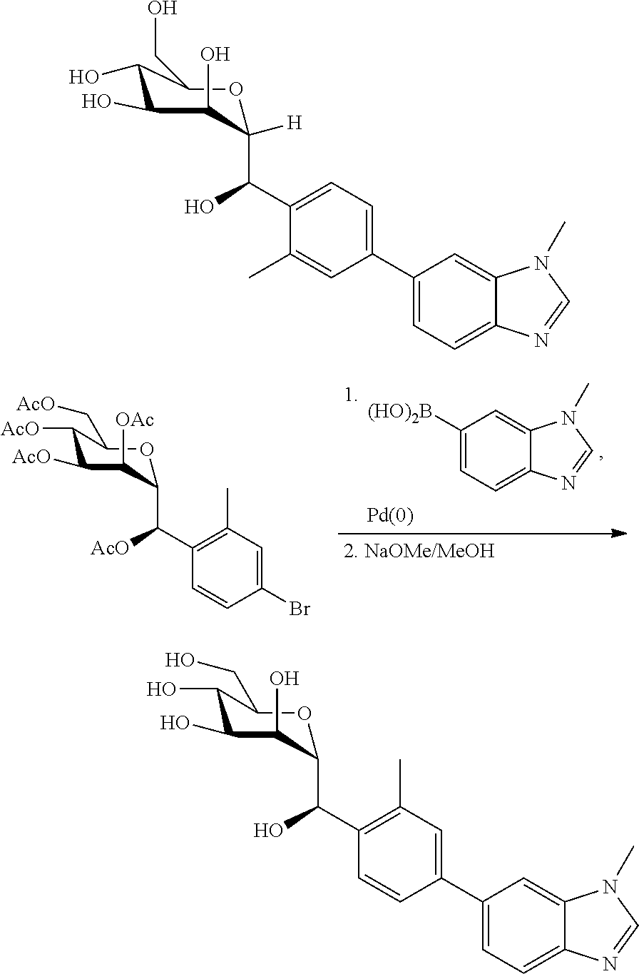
C1([AcO])C([AcO])C([OAc])C(C(C2=C(C)C=C(Br)C=C2)[AcO])OC1C[AcO].[(HO)2B]C1=CC=C2C(=C1)N(C)C=N2.C1(O)C(O)C(O)C(C(C2=CC=C(C3=CC=C4C(=C3)N(C)C=N4)C=C2C)O)([H])OC1CO.C1(O)C(O)C(O)C(C(C2=C(C)C=C(C3=CC=C4C(=C3)N(C)C=N4)C=C2)O)OC1CO
